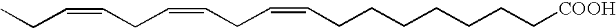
C(CCCCC[COOH])CC=CCC=CCC=CCC
